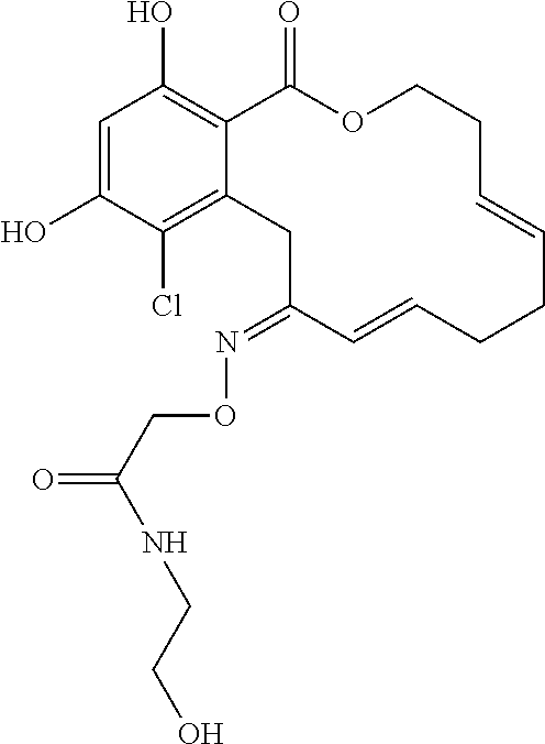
C1=C(O)C(Cl)=C2C(=C1O)C(=O)OCCC=CCCC=CC(=NOCC(=O)NCCO)C2
